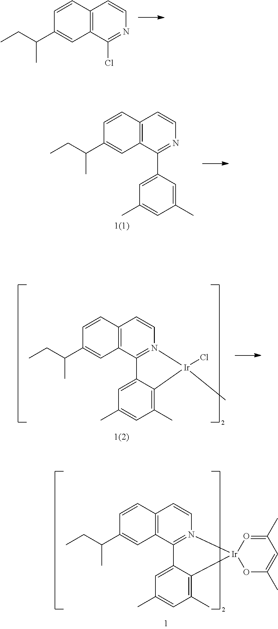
C1=C(C(CC)C)C=CC2=C1C(Cl)=NC=C2.C1=C2C3=N(C=CC4=C3C=C(C(CC)C)C=C4)[Ir](Cl)(C)C2=C(C)C=C1C.C1=C2C3=N(C=CC4=C3C=C(C(CC)C)C=C4)[Ir]3(C2=C(C)C=C1C)OC(C)=CC(C)=O3.C1=C(C2=NC=CC3=C2C=C(C(CC)C)C=C3)C=C(C)C=C1C
